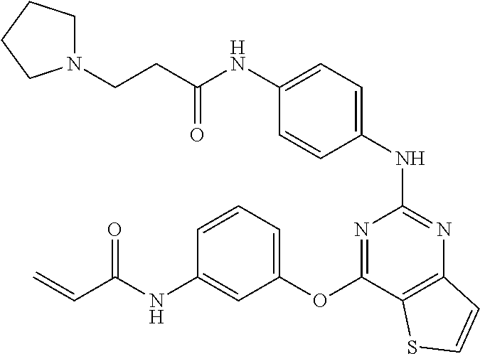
N(C1=CC=C(NC2=NC3=C(C(OC4=CC=CC(NC(C=C)=O)=C4)=N2)SC=C3)C=C1)C(CCN1CCCC1)=O
